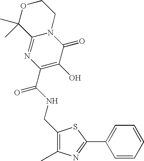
C1=CC=CC=C1C1=NC(C)=C(CNC(=O)C2=C(O)C(=O)N3C(=N2)C(C)(C)OCC3)S1
